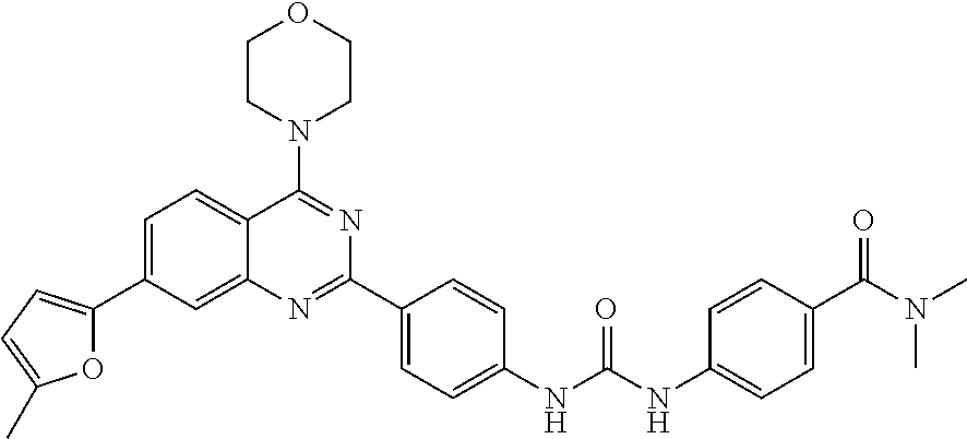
C1=C(C2=CC=C(C)O2)C=C2C(=C1)C(N1CCOCC1)=NC(C1=CC=C(NC(NC3=CC=C(C(=O)N(C)C)C=C3)=O)C=C1)=N2
